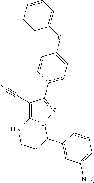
C1(C#N)=C2N(N=C1C1=CC=C(OC3=CC=CC=C3)C=C1)C(C1=CC(N)=CC=C1)CCN2
